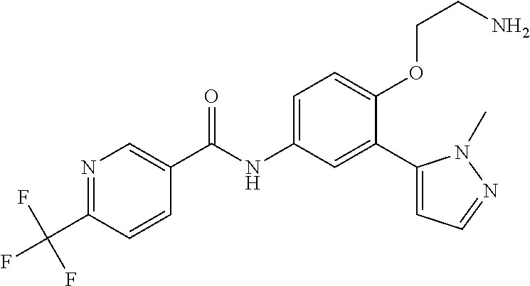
N1=C(C(F)(F)F)C=CC(C(=O)NC2=CC=C(OCCN)C(C3=CC=NN3C)=C2)=C1
